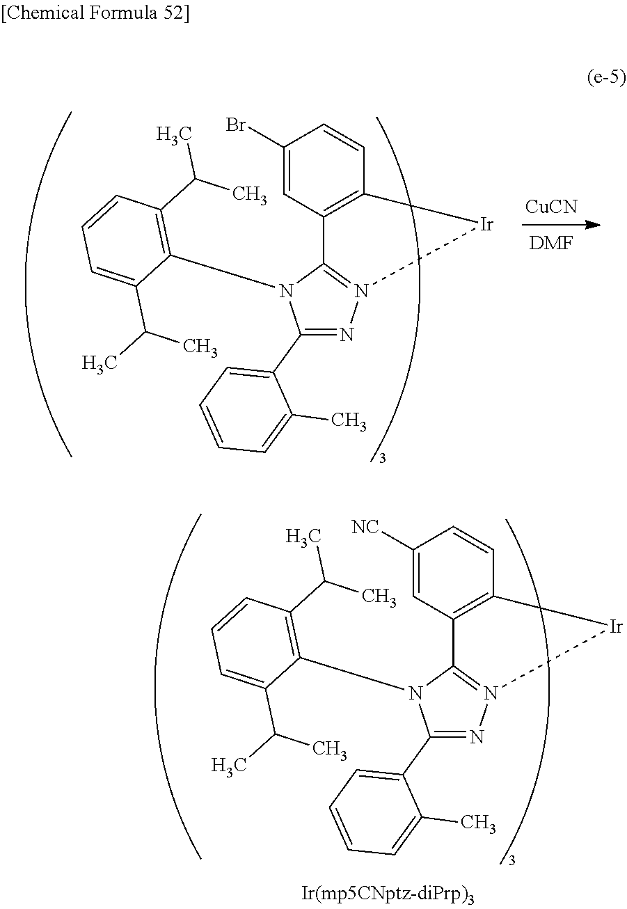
C1([NC])=CC2=C(C=C1)[Ir]N1=C2N(C2=C(C(C)C)C=CC=C2C(C)C)C(C2=CC=CC=C2C)=N1.C1(Br)=CC2=C(C=C1)[Ir]N1=C2N(C2=C(C(C)C)C=CC=C2C(C)C)C(C2=CC=CC=C2C)=N1.[CuCN].[DMF]
